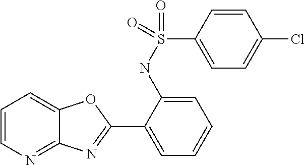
C1(NS(C2=CC=C(Cl)C=C2)(=O)=O)=CC=CC=C1C1=NC2=NC=CC=C2O1
